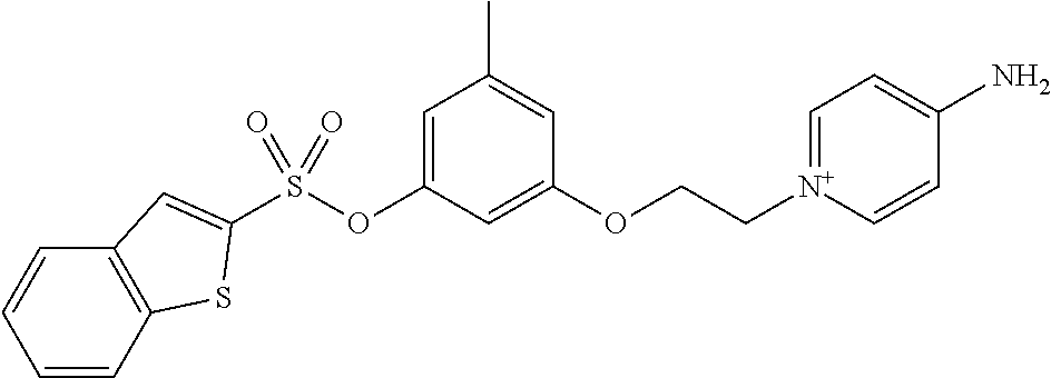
S(OC1=CC(C)=CC(OCC[N+]2=CC=C(N)C=C2)=C1)(=O)(=O)C1=CC2=C(C=CC=C2)S1
